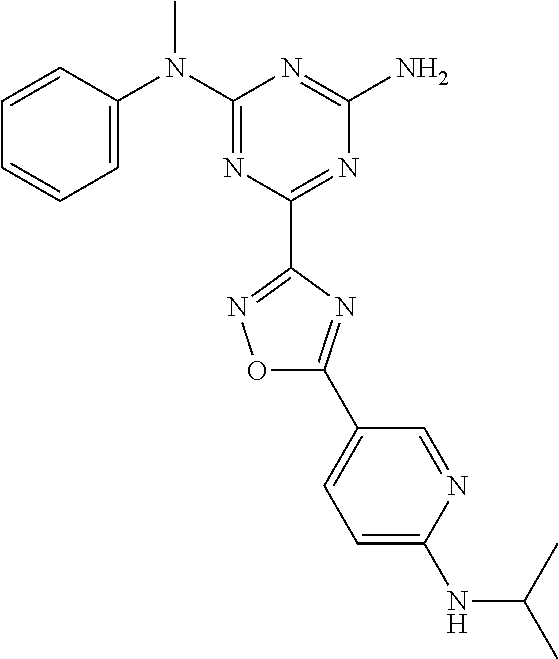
C1=CC(N(C2=NC(C3=NOC(C4=CC=C(NC(C)C)N=C4)=N3)=NC(N)=N2)C)=CC=C1
